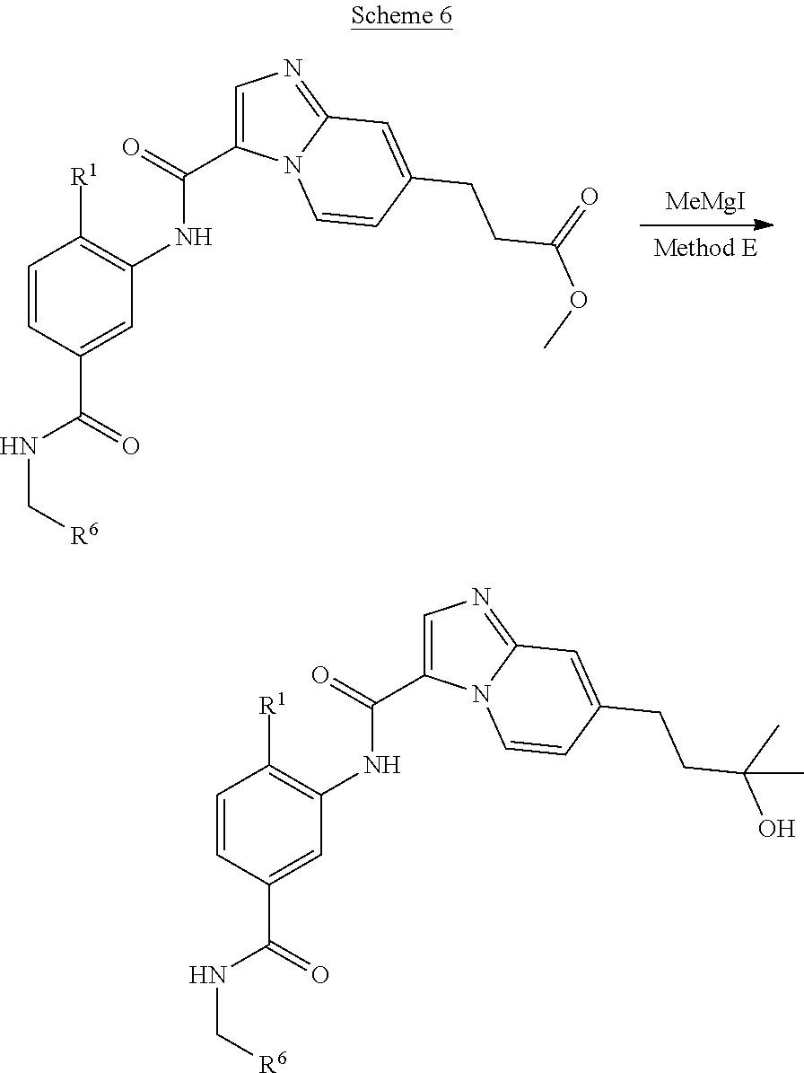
C1=CC(C(=O)NC[R6])=CC(NC(C2=CN=C3N2C=CC(CCC(=O)OC)=C3)=O)=C1[R1].[MeMgI].C1=CC(C(=O)NC[R6])=CC(NC(C2=CN=C3N2C=CC(CCC(C)(O)C)=C3)=O)=C1[R1]
